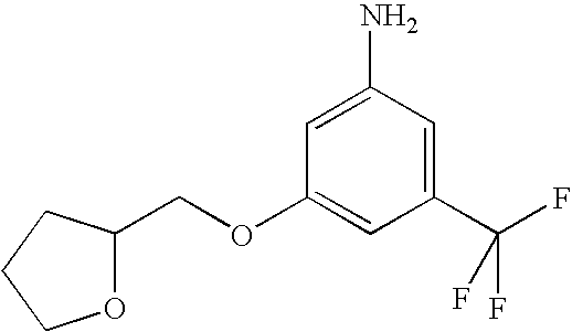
C1=C(N)C=C(C(F)(F)F)C=C1OCC1OCCC1
